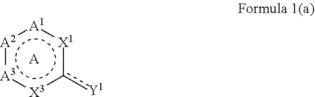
[A2]1:[A3]:[X3]c([Y1])[X1]:[A1]:1.[A]
